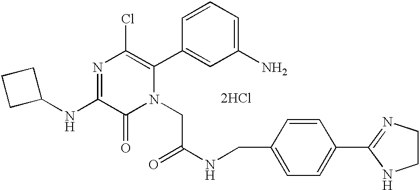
[2HCl].C1(NC2=NC(Cl)=C(C3=CC(N)=CC=C3)N(CC(=O)NCC3=CC=C(C4=NCCN4)C=C3)C2=O)CCC1
